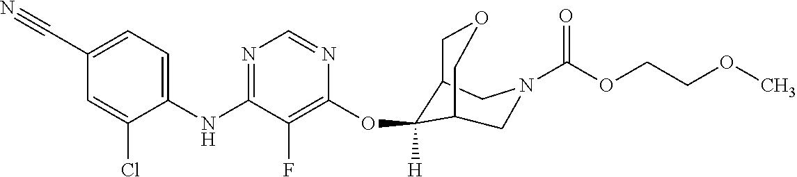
C1(NC2=NC=NC(OC3([H])C4COCC3CN(C(OCCOC)=O)C4)=C2F)=CC=C(C#N)C=C1Cl
